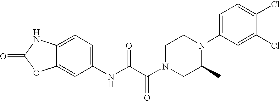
O=C1OC2=CC(NC(C(=O)N3CC(C)N(C4=CC=C(Cl)C(Cl)=C4)CC3)=O)=CC=C2N1
